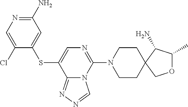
C1(Cl)=CN=C(N)C=C1SC1=CN=C(N2CCC3(CC2)C(N)C(C)OC3)N2C1=NN=C2
